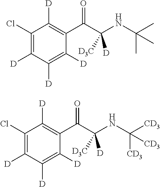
C1(Cl)=C([D])C([D])=C([D])C(C(C(NC(C)(C)C)([D3C])[D])=O)=C1[D].C1(Cl)=C([D])C([D])=C([D])C(C(C(NC([CD3])([CD3])[CD3])([D3C])[D])=O)=C1[D]
